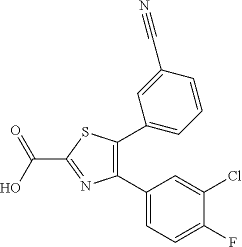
C1(C2=C(C3=CC=CC(C#N)=C3)SC(C(=O)O)=N2)=CC=C(F)C(Cl)=C1
